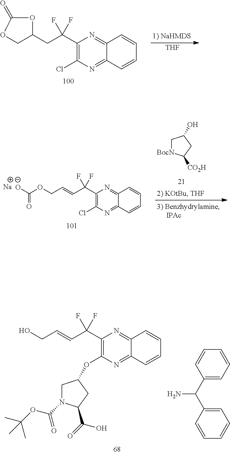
C1(CC(F)(F)C2=C(Cl)N=C3C(=N2)C=CC=C3)OC(=O)OC1.[THF].C1[BocN]C([CO2H])CC1O.C(=CC(F)(F)C1=C(Cl)N=C2C(=N1)C=CC=C2)COC([O-])=O.[Na].C(=CC(F)(F)C1=C(OC2CN(C(OC(C)(C)C)=O)C(C(=O)O)C2)N=C2C(=N1)C=CC=C2)CO.NC(C1=CC=CC=C1)C1=CC=CC=C1
